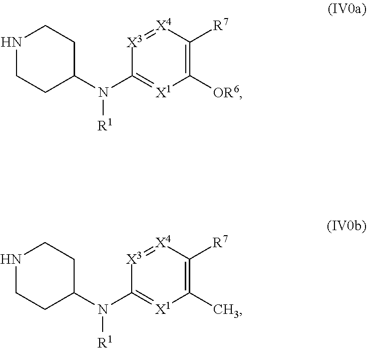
N([R1])(C1CCNCC1)C1=[X1]C([OR6])=C([R7])[X4]=[X3]1.N([R1])(C1CCNCC1)C1=[X1]C(C)=C([R7])[X4]=[X3]1
